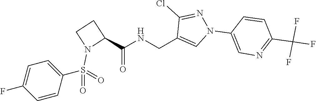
C(C1=CN(C2=CN=C(C(F)(F)F)C=C2)N=C1Cl)NC(=O)C1N(S(=O)(=O)C2=CC=C(F)C=C2)CC1
